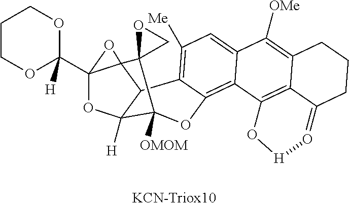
C1(C23OC4([H])C5C2(O3)C2(C4([OMOM])OC3=C4C(=CC([Me])=C53)C([OMe])=C3C5=C4O[H]O=C5CCC3)CO2)([H])OCCCO1
